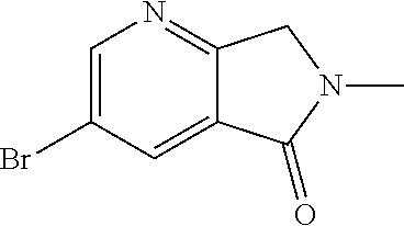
C1=C(Br)C=C2C(=N1)CN(C)C2=O
